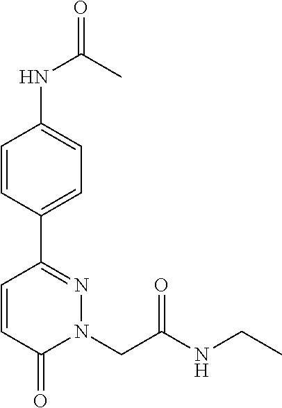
C1=CC(C2=NN(CC(NCC)=O)C(=O)C=C2)=CC=C1NC(C)=O
